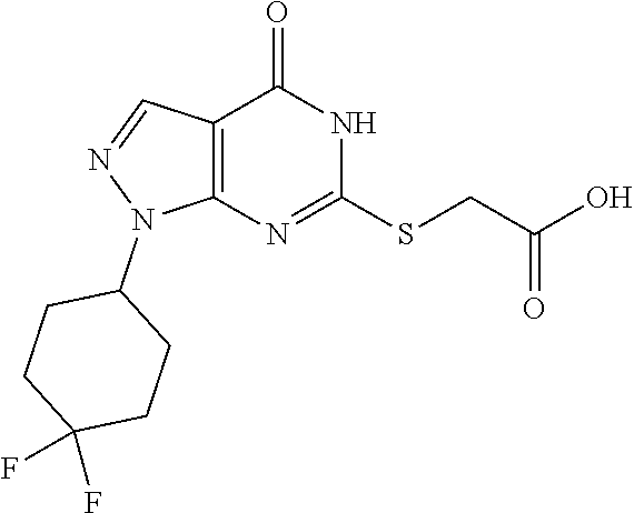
C12=C(N=C(SCC(O)=O)NC1=O)N(C1CCC(F)(F)CC1)N=C2
